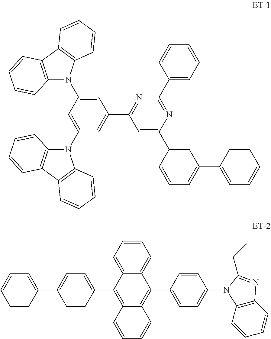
C1=C(C2=CC(C3=CC(N4C5=C(C6=C4C=CC=C6)C=CC=C5)=CC(N4C5=C(C6=C4C=CC=C6)C=CC=C5)=C3)=NC(C3=CC=CC=C3)=N2)C=CC=C1C1=CC=CC=C1.C1=C(C2=C3C(=C(C4=CC=C(C5=CC=CC=C5)C=C4)C4=CC=CC=C42)C=CC=C3)C=CC(N2C3=C(C=CC=C3)N=C2CC)=C1
